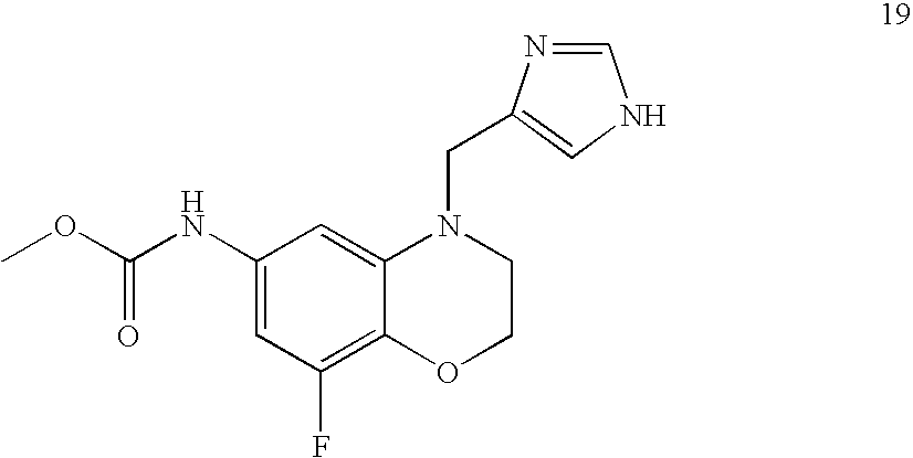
C1(NC(OC)=O)=CC(F)=C2C(=C1)N(CC1=CNC=N1)CCO2
